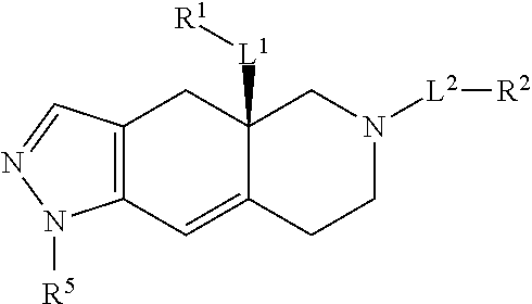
C1N([L2][R2])CC2([L1][R1])C(=CC3=C(C2)C=NN3[R5])C1
